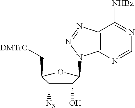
C1(O)C([N3])C(C[DMTrO])OC1N1C2=C(C([NHBz])=NC=N2)N=N1
